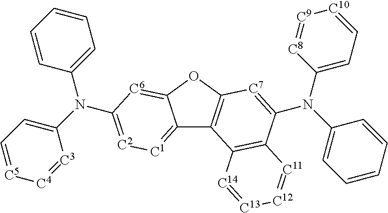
C12=[C1][C2]=C(N(C3=CC=CC=C3)C3=CC=[C5][C4]=[C3]3)[C6]=C1OC1=C2C2=C(C(N(C3=CC=[C10][C9]=[C8]3)C3=CC=CC=C3)=[C7]1)[C11]=[C12][C13]=[C14]2
